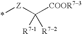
*[Z]C([COOR73])([R7-1])[R72]
